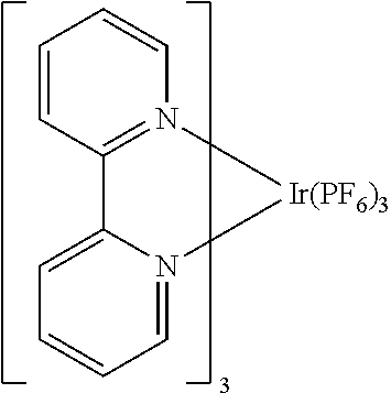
C1=CC2=N(C=C1)[Ir(PF6)3]N1=CC=CC=C21
